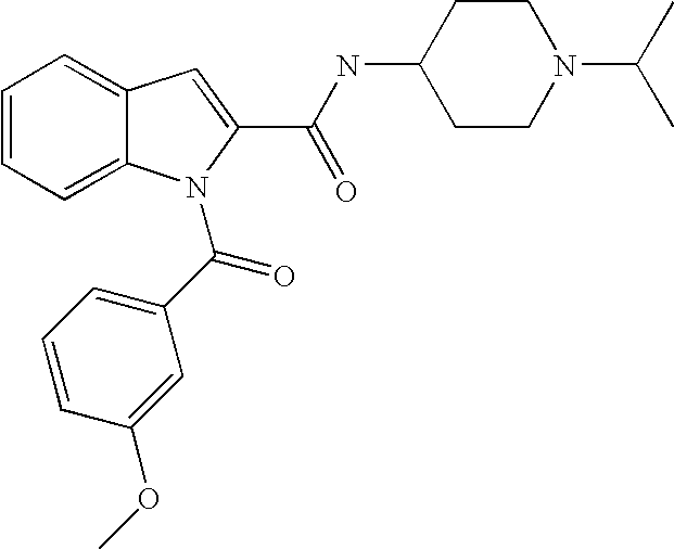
C1=CC=C2C(=C1)C=C(C(NC1CCN(C(C)C)CC1)=O)N2C(C1=CC=CC(OC)=C1)=O
